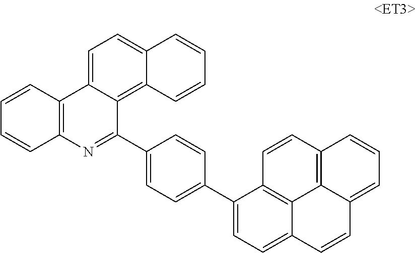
C1=C2C(=C3C(=C1)C=CC=C3)C(C1=CC=C(C3=CC=C4C5=C3C=CC3=C5C(=CC=C3)C=C4)C=C1)=NC1=C2C=CC=C1
